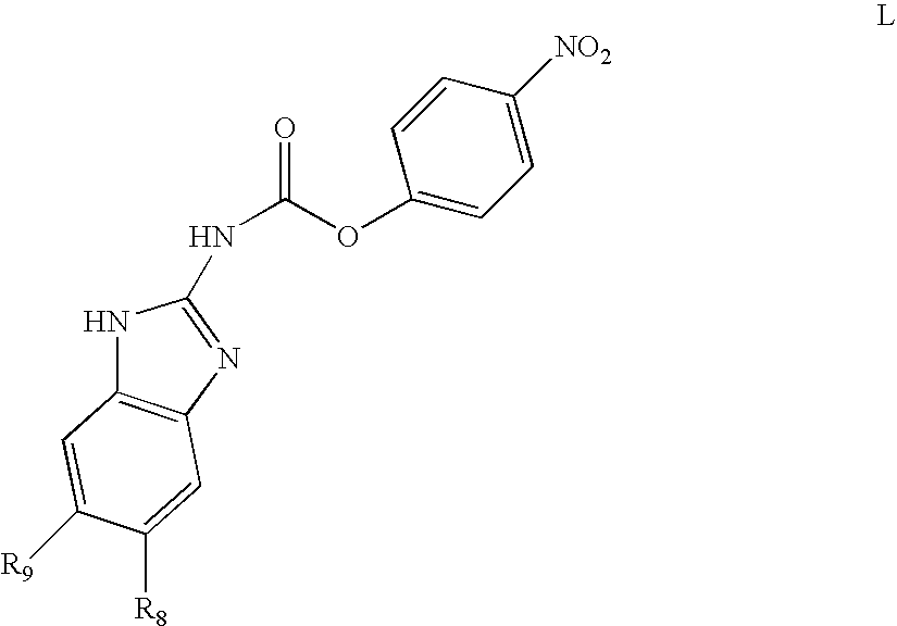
C12=C(N=C(NC(=O)OC3=CC=C([NO2])C=C3)N1)C=C([R8])C([R9])=C2
